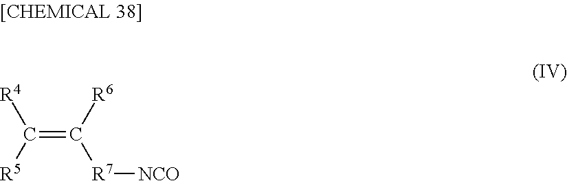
C(=C([R6])[R7][NCO])([R5])[R4]
